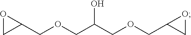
C1C(COCC(COCC2CO2)O)O1
